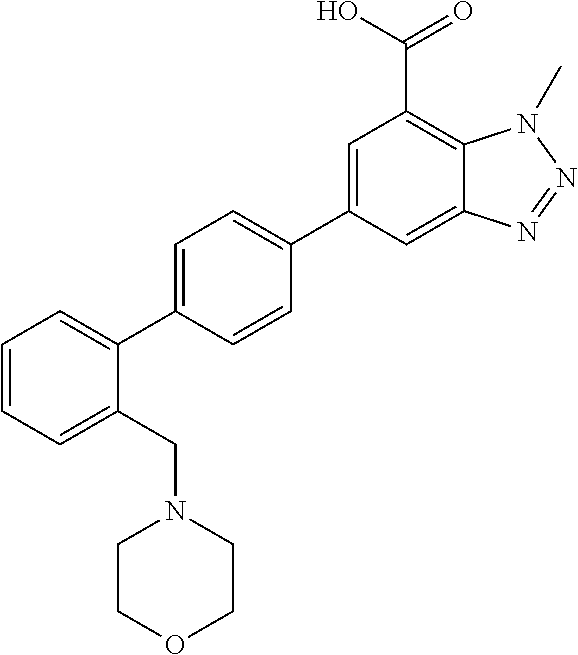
C12=CC(C3=CC=C(C4=CC=CC=C4CN4CCOCC4)C=C3)=CC(C(O)=O)=C1N(C)N=N2
